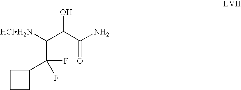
C(C(F)(C1CCC1)F)(C(C(=O)N)O)[HClH2N]
